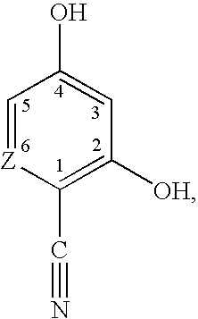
C(C1=C([OH])C=C(O)C=[Z]1)#N
